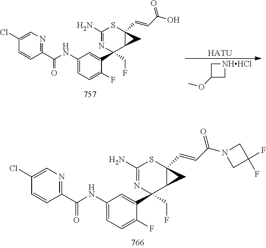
C1(C(NC2=CC=C(F)C(C3(CF)C4C(C=CC(=O)N5CC(F)(F)C5)(SC(N)=N3)C4)=C2)=O)=NC=C(Cl)C=C1.C1(C(NC2=CC=C(F)C(C3(CF)C4C(C=CC(=O)O)(SC(N)=N3)C4)=C2)=O)=NC=C(Cl)C=C1.[HATU].[NHHCl]1CC(OC)C1
